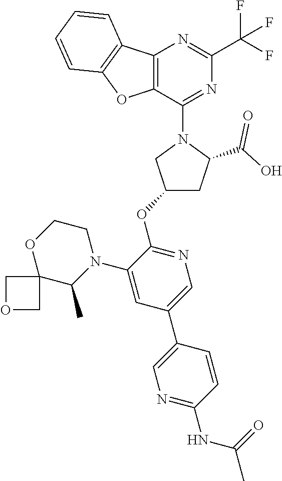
C12=C(C(N3CC(OC4=NC=C(C5=CN=C(NC(C)=O)C=C5)C=C4N4CCOC5(C4C)COC5)CC3C(O)=O)=NC(C(F)(F)F)=N1)OC1=C2C=CC=C1
